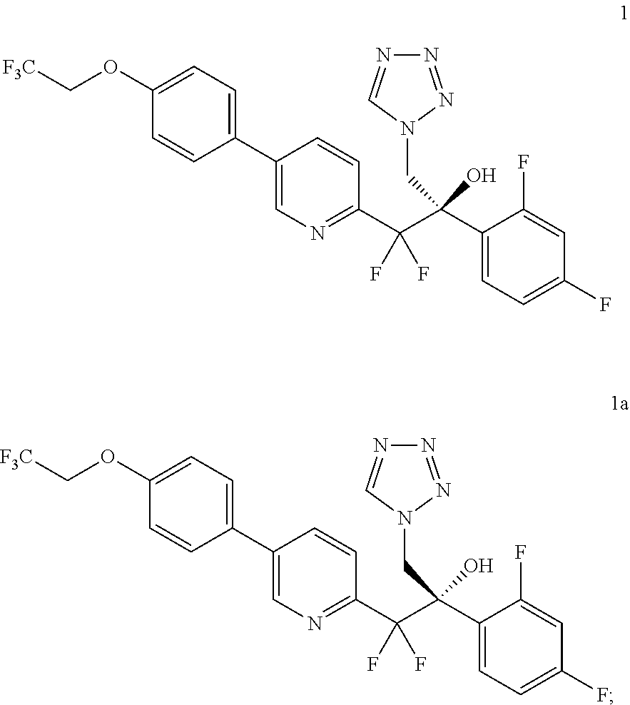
C1=CC(C2=CN=C(C(C(O)(C3=CC=C(F)C=C3F)CN3C=NN=N3)(F)F)C=C2)=CC=C1OC[F3C].C1=CC(C2=CN=C(C(C(O)(C3=CC=C(F)C=C3F)CN3C=NN=N3)(F)F)C=C2)=CC=C1OC[F3C]
